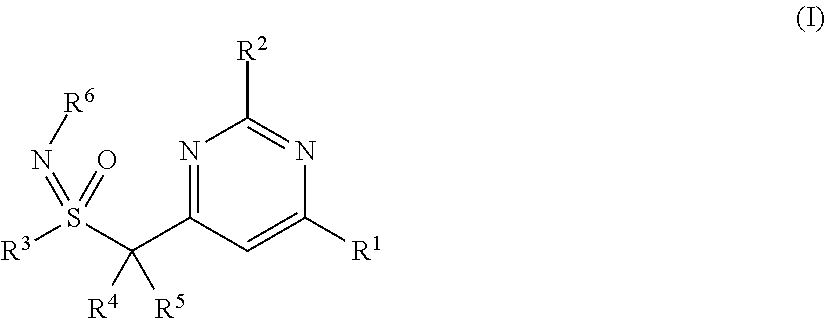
N1=C(C([R4])(S([R3])(=N[R6])=O)[R5])C=C([R1])N=C1[R2]
